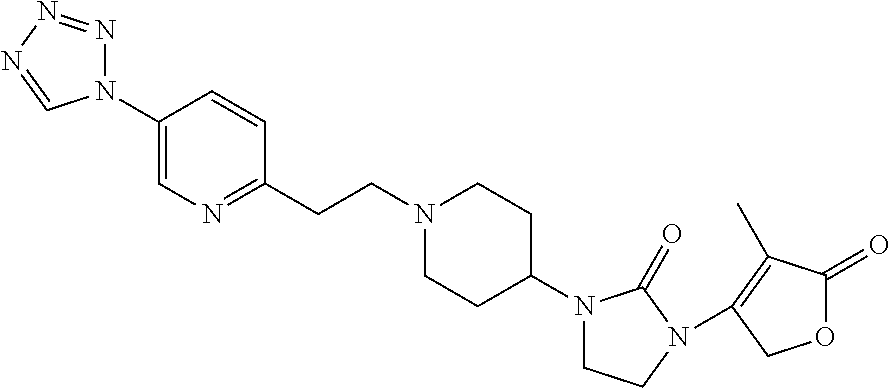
N1(CCC2=NC=C(N3N=NN=C3)C=C2)CCC(N2CCN(C3=C(C)C(=O)OC3)C2=O)CC1
